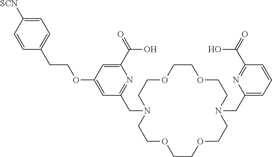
C1COCCN(CC2=NC(C(O)=O)=CC(OCCC3=CC=C([SCN])C=C3)=C2)CCOCCOCCN(CC2=CC=CC(C(O)=O)=N2)CCO1
